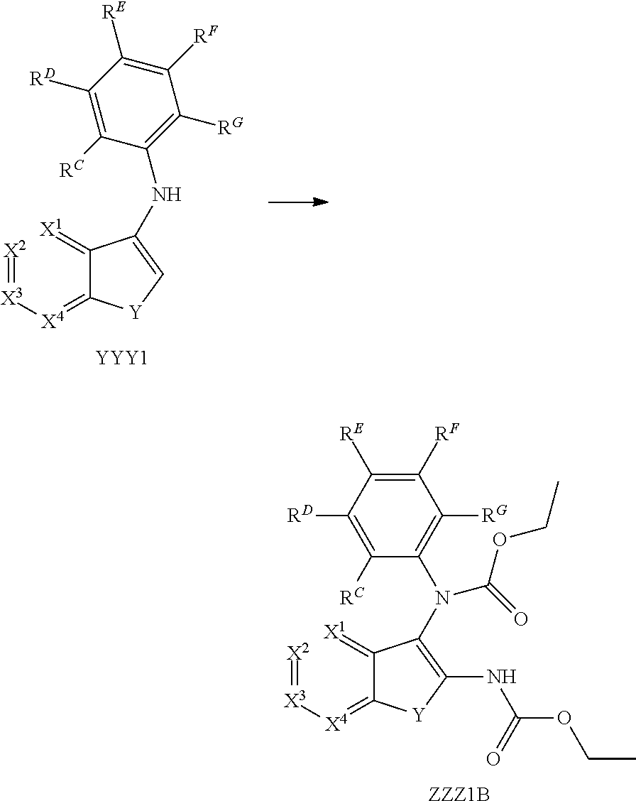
[X2]=[X3][X4]=C1C(=[X1])C(NC2=C([RG])C([RF])=C([RE])C([RD])=C2[RC])=C[Y]1.[YYY1].[X2]=[X3][X4]=C1C(=[X1])C(N(C2=C([RG])C([RF])=C([RE])C([RD])=C2[RC])C(=O)OCC)=C(NC(OCC)=O)[Y]1.[ZZZ1B]
